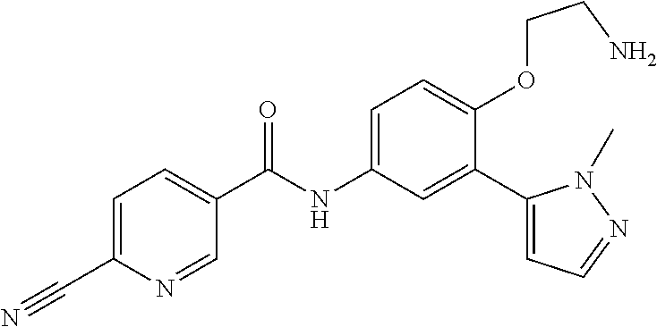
C1=C(C#N)N=CC(C(=O)NC2=CC=C(OCCN)C(C3=CC=NN3C)=C2)=C1
